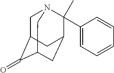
C1C2C(=O)C3CC(C(C4=CC=CC=C4)(C)N1C3)C2
